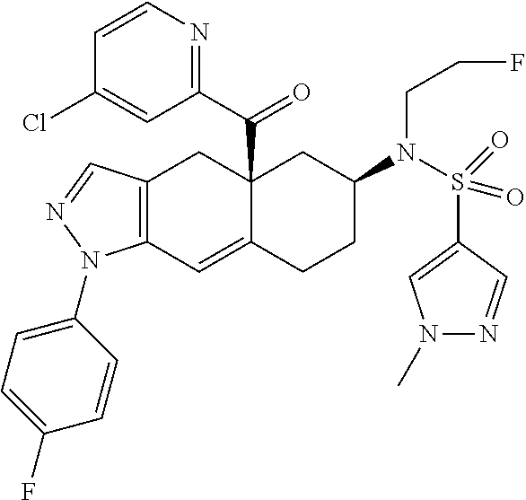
C12(C(C3=NC=CC(Cl)=C3)=O)C(=CC3=C(C1)C=NN3C1=CC=C(F)C=C1)CCC(N(S(C1=CN(C)N=C1)(=O)=O)CCF)C2
